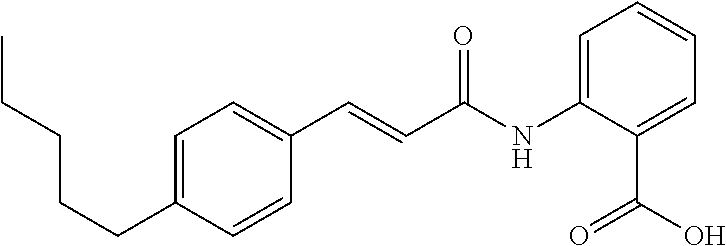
C1=C(CCCCC)C=CC(C=CC(NC2=CC=CC=C2C(=O)O)=O)=C1
